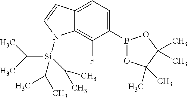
C12=CC=C(B3OC(C)(C)C(C)(C)O3)C(F)=C1N([Si](C(C)C)(C(C)C)C(C)C)C=C2
